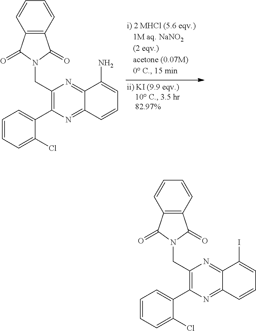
C1=CC=C(Cl)C(C2=C(CN3C(=O)C4=C(C3=O)C=CC=C4)N=C3C(=N2)C=CC=C3I)=C1.C1=CC=C(Cl)C(C2=C(CN3C(=O)C4=C(C3=O)C=CC=C4)N=C3C(=N2)C=CC=C3N)=C1
